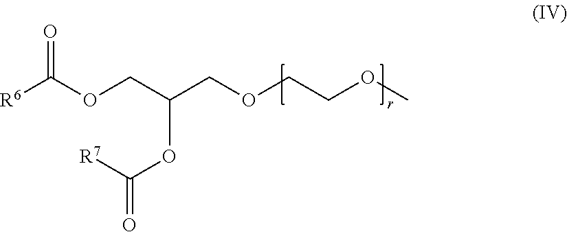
[R6]C(OCC(COCCOC)C)=O.O(C)C(=O)[R7]
